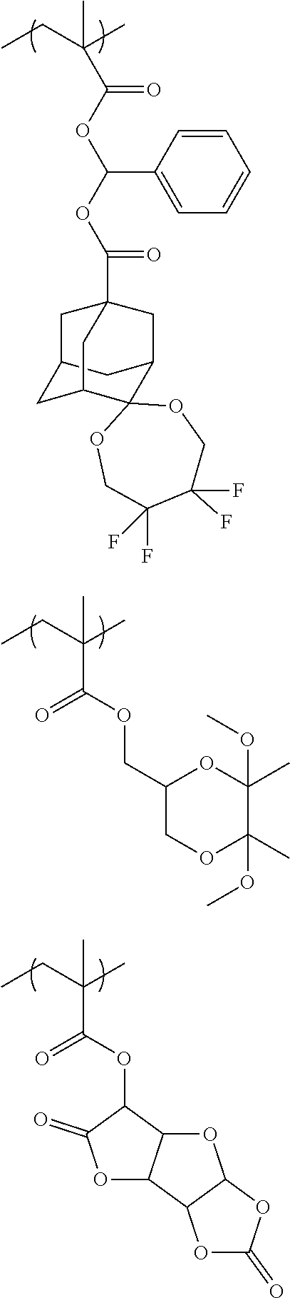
CCC(C)(C)C(OC(OC(C12CC3CC(C4(C(C1)C3)OCC(F)(F)C(F)(F)CO4)C2)=O)C1=CC=CC=C1)=O.CCC(C)(C)C(OCC1COC(C)(OC)C(C)(OC)O1)=O.CCC(C)(C)C(OC1C(=O)OC2C1OC1C2OC(=O)O1)=O
